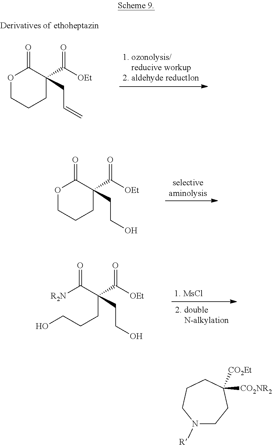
O1CCCC(C([OEt])=O)(CC=C)C1=O.O1CCCC(C([OEt])=O)(CCO)C1=O.[R2N]C(C(CCCO)(C([OEt])=O)CCO)=O.N1([R])CCC([CO2NR2])([CO2Et])CCC1
